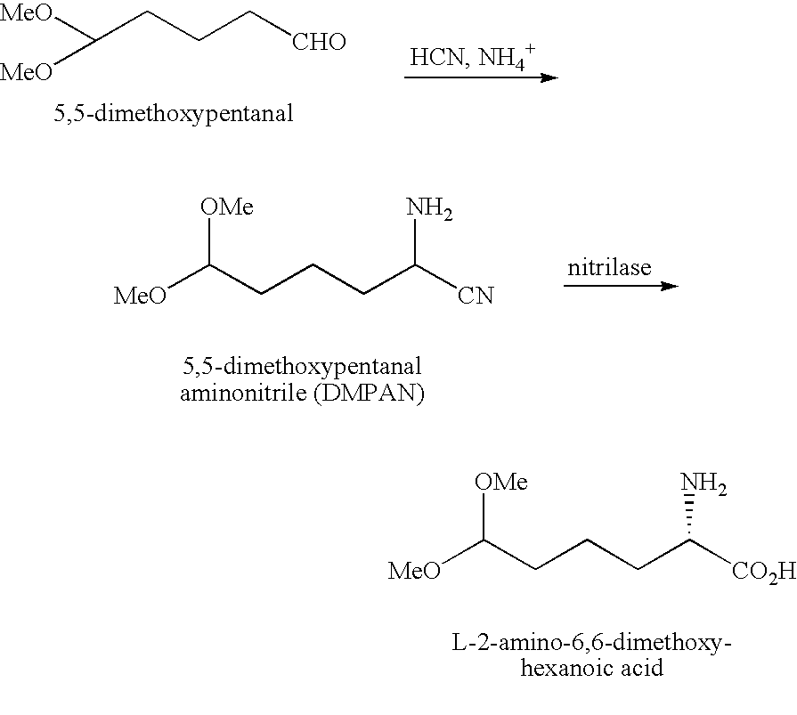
[MeO]C(CCCC([CO2H])N)[OMe].C(CCC[CHO])([MeO])[MeO].[MeO]C(CCCC([CN])N)[OMe]
